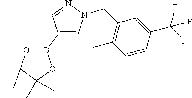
C1(B2OC(C)(C)C(C)(C)O2)=CN(CC2=C(C)C=CC(C(F)(F)F)=C2)N=C1
